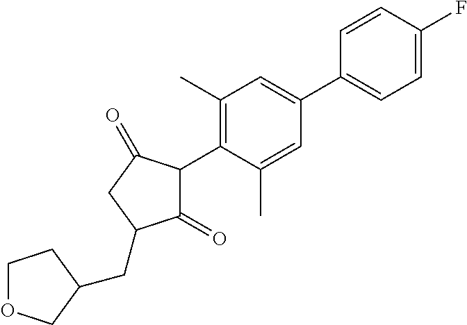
C1(=O)C(C2=C(C)C=C(C3=CC=C(F)C=C3)C=C2C)C(=O)CC1CC1COCC1
